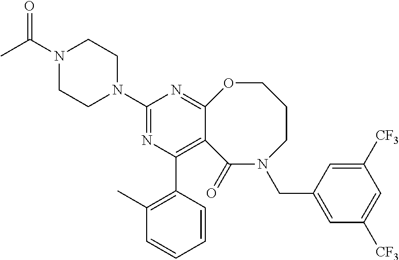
C1(N2CCN(C(C)=O)CC2)=NC(C2=C(C)C=CC=C2)=C2C(=N1)OCCCN(CC1=CC([CF3])=CC([CF3])=C1)C2=O
